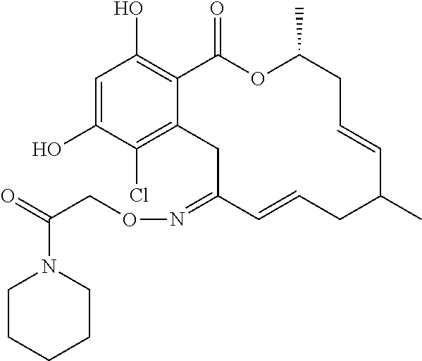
C1=C(O)C(Cl)=C2C(=C1O)C(=O)OC(C)CC=CC(C)CC=CC(=NOCC(=O)N1CCCCC1)C2
